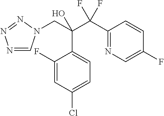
N1=CN(CC(C(C2=NC=C(F)C=C2)(F)F)(O)C2=CC=C(Cl)C=C2F)N=N1
